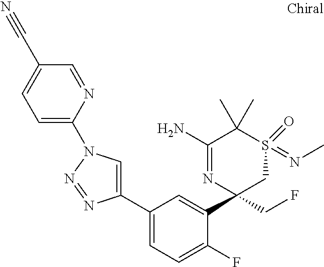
N1=NC(C2=CC=C(F)C(C3(CF)CS(=NC)(=O)C(C)(C)C(N)=N3)=C2)=CN1C1=CC=C(C#N)C=N1
